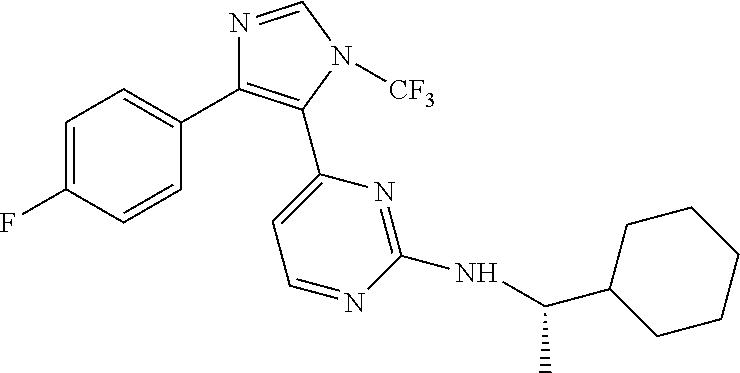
C1=C(F)C=CC(C2=C(C3=CC=NC(NC(C)C4CCCCC4)=N3)N([CF3])C=N2)=C1
